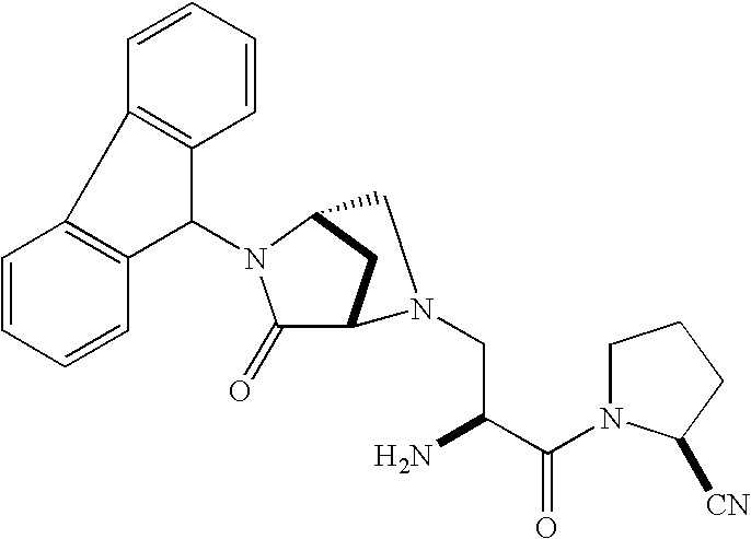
C1(=O)C2CC(N1C1C3=C(C4=C1C=CC=C4)C=CC=C3)CN2CC(C(N1CCCC1[CN])=O)N
